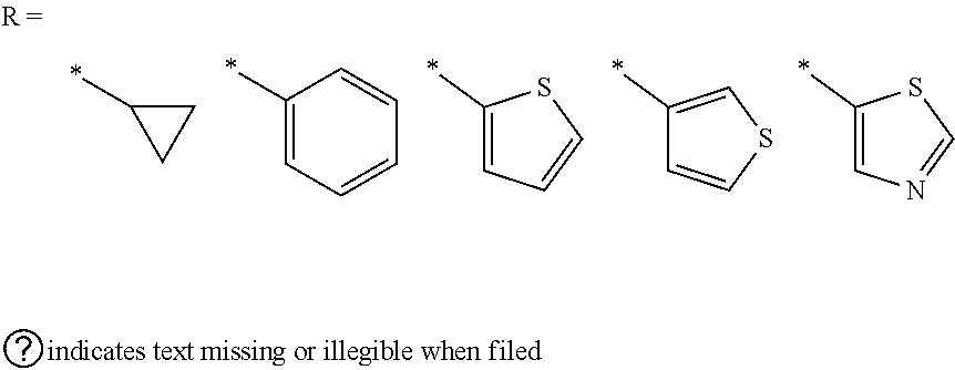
C1C(*)C1.C1(*)=CC=CC=C1.C1(*)=CC=CS1.C1(*)=CSC=C1.C1(*)=CN=CS1
